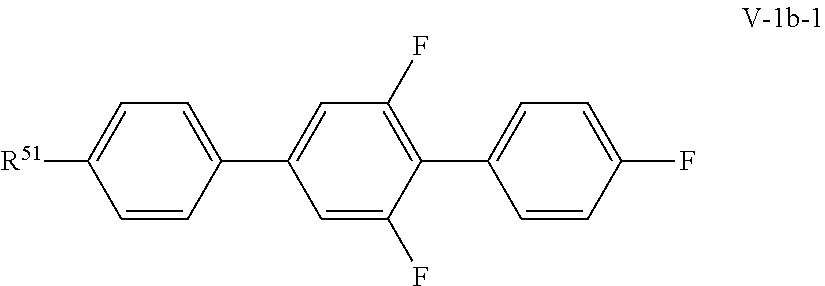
C1=CC(C2=CC(F)=C(C3=CC=C(F)C=C3)C(F)=C2)=CC=C1[R51]
